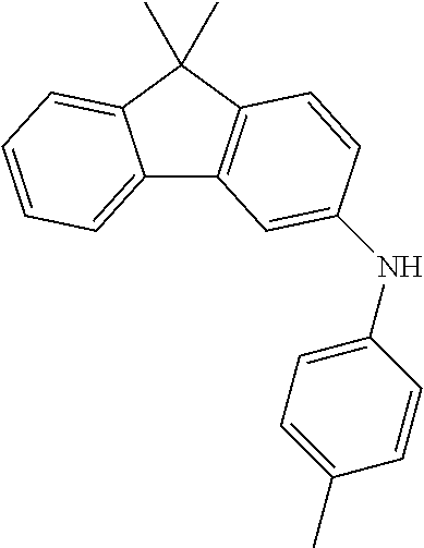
C12=CC=CC=C1C(C)(C)C1=C2C=C(NC2=CC=C(C)C=C2)C=C1
